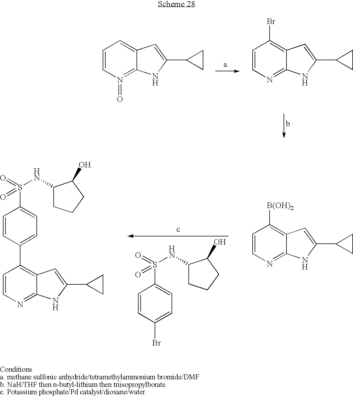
C1=CN(=O)=C2C(=C1)C=C(C1CC1)N2.C1=CN=C2C(=C1Br)C=C(C1CC1)N2.C1=CC(Br)=CC=C1S(NC1CCCC1O)(=O)=O.C1=CC(C2=C3C(=NC=C2)NC(C2CC2)=C3)=CC=C1S(NC1CCCC1O)(=O)=O.C1=CN=C2C(=C1[B(OH)2])C=C(C1CC1)N2
